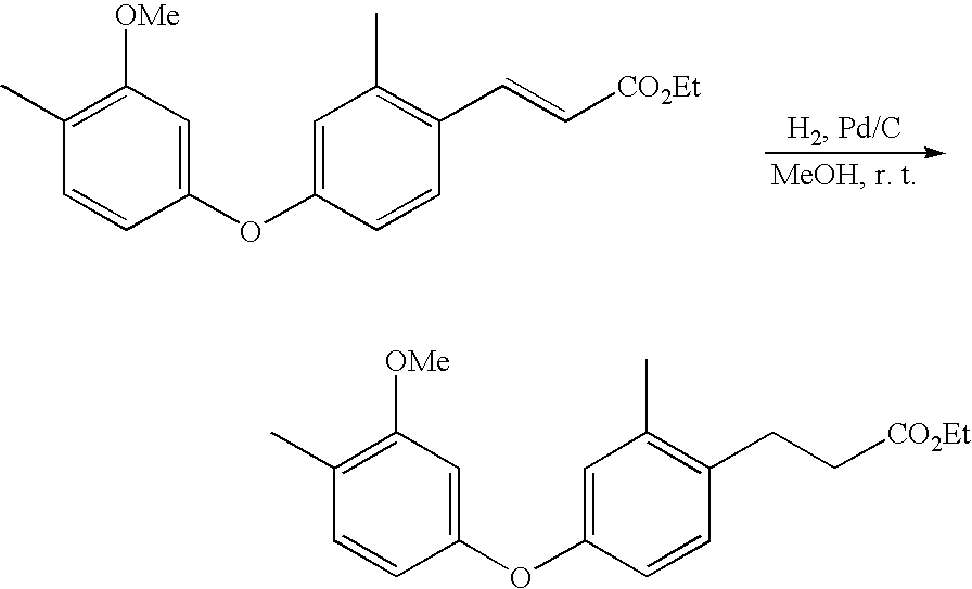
C1(C)=C([OMe])C=C(OC2=CC(C)=C(C=C[CO2Et])C=C2)C=C1.C1(C)=C([OMe])C=C(OC2=CC(C)=C(CC[CO2Et])C=C2)C=C1
